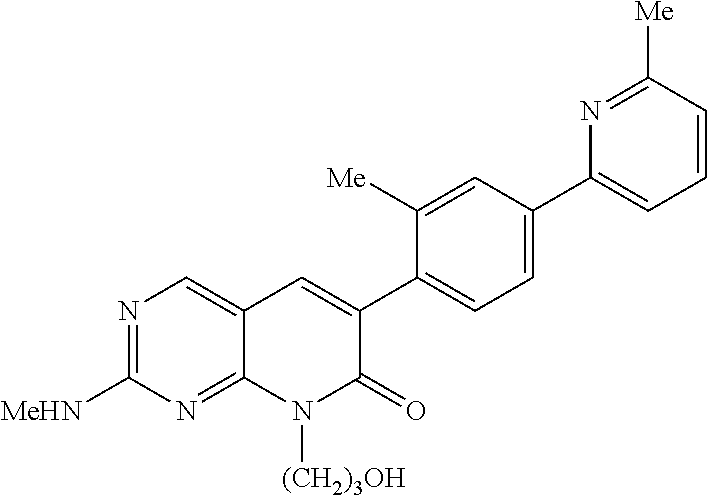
N1=C([MeHN])N=C2C(=C1)C=C(C1=CC=C(C3=CC=CC([Me])=N3)C=C1[Me])C(=O)N2[(CH2)3OH]
